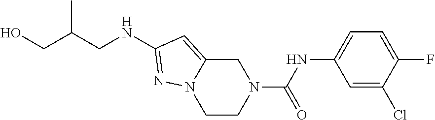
N12CCN(C(=O)NC3=CC=C(F)C(Cl)=C3)CC1=CC(NCC(CO)C)=N2
